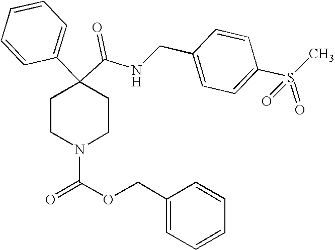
N(C(C1(C2=CC=CC=C2)CCN(C(=O)OCC2=CC=CC=C2)CC1)=O)CC1=CC=C(S(C)(=O)=O)C=C1
